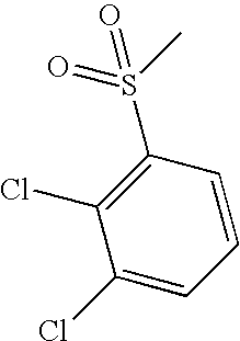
C1(Cl)=C(S(C)(=O)=O)C=CC=C1Cl
